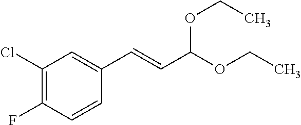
C1(F)=C(Cl)C=C(C=CC(OCC)OCC)C=C1
